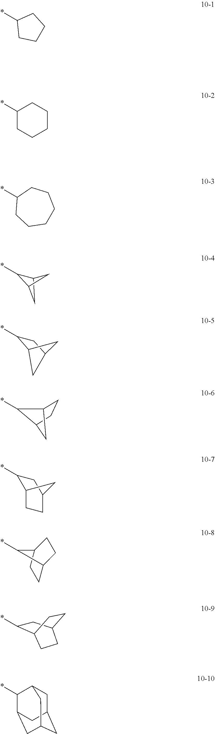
C1(*)C2CC1C2.C12C(*)CC(C1)C2.C12CCC(C1)C2*.C1(*)C2CCC(C1)C2.C1C2CCC(C1)C2*.C1(*)CC2CCC1CC2.C1C2CC3CC(C(*)C1C3)C2.C1(*)CCCC1.C1(*)CCCCC1.C1(*)CCCCCC1
